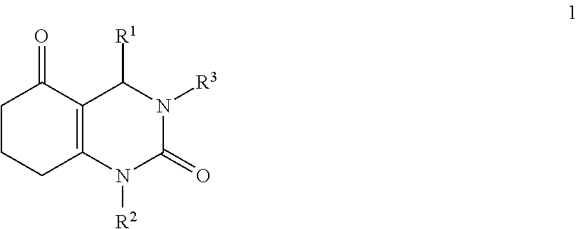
C1CCC2=C(C1=O)C([R1])N([R3])C(=O)N2[R2]
